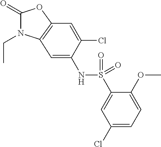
C1(=O)N(CC)C2=C(O1)C=C(Cl)C(NS(C1=CC(Cl)=CC=C1OC)(=O)=O)=C2
